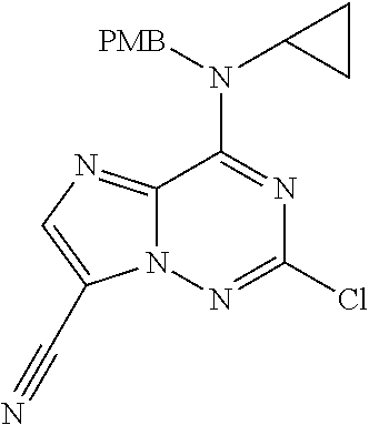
C12=NC=C(C#N)N1N=C(Cl)N=C2N([PMB])C1CC1
